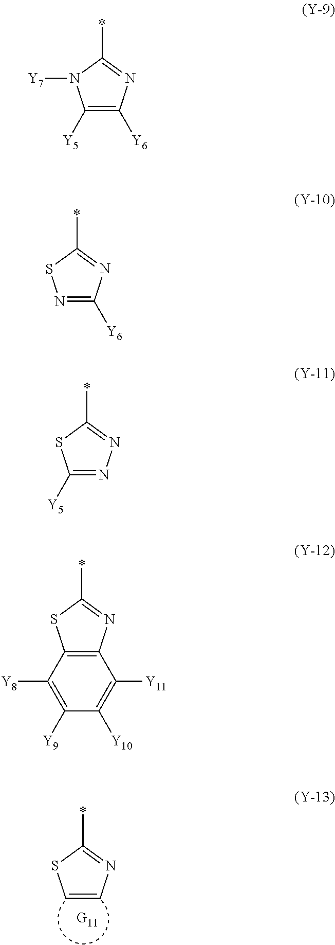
C1(*)=NC=CS1.C1(*)=NC([Y6])=C([Y5])N1[Y7].C1(*)=NC([Y6])=NS1.C1(*)=NN=C([Y5])S1.C1(*)=NC2=C(S1)C([Y8])=C([Y9])C([Y10])=C2[Y11]
